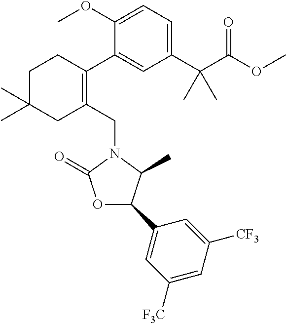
C1(OC)=CC=C(C(C(OC)=O)(C)C)C=C1C1=C(CN2C(=O)OC(C3=CC([F3C])=CC([CF3])=C3)C2C)CC(C)(C)CC1
